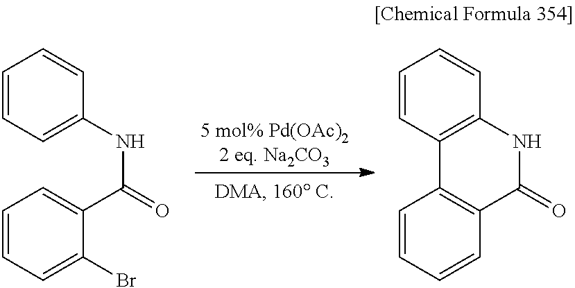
C1=CC=C(NC(=O)C2=CC=CC=C2Br)C=C1.C1=CC2=C(C=C1)NC(=O)C1=C2C=CC=C1
